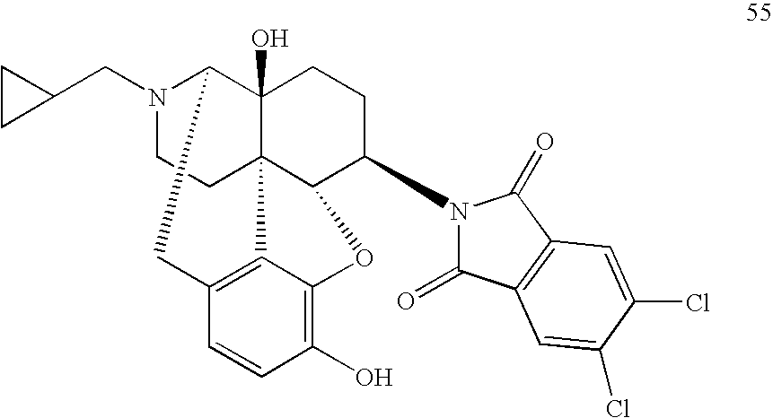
N1(CC2CC2)CCC23C4(O)C1CC1=C2C(=C(O)C=C1)OC3C(N1C(=O)C2=C(C1=O)C=C(Cl)C(Cl)=C2)CC4
